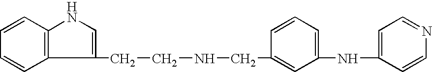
C1=CC2=C(C=C1)C(CCNCC1=CC(NC3=CC=NC=C3)=CC=C1)=CN2
